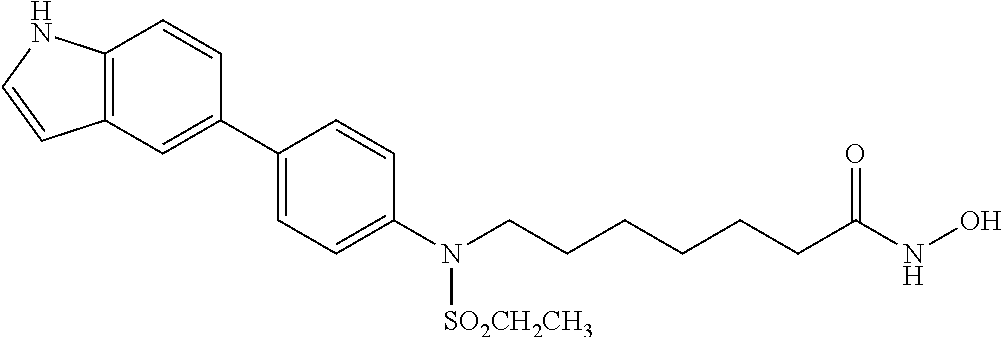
C12=C(C=C(C3=CC=C(N(CCCCCCC(NO)=O)[SO2CH2CH3])C=C3)C=C1)C=CN2
